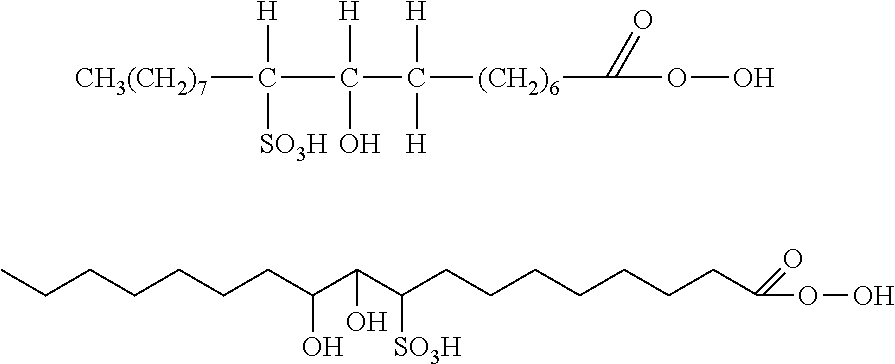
C([H])(C([H])(C([(CH2)6]C(=O)OO)([H])[H])O)([SO3H])[CH3(CH2)7].CCCCCCCC(C(C(CCCCCCCC(=O)OO)[SO3H])O)O
